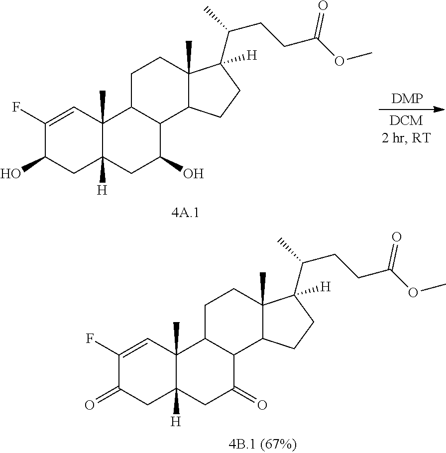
C1C2([H])C(C)(C=C(F)C1=O)C1CCC3(C)C(C(CCC(=O)OC)C)([H])CCC3C1C(=O)C2.C1C2([H])C(C)(C=C(F)C1O)C1CCC3(C)C(C(CCC(=O)OC)C)([H])CCC3C1C(O)C2
